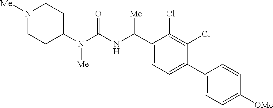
C1(N(C(NC(C2=CC=C(C3=CC=C([OMe])C=C3)C(Cl)=C2Cl)[Me])=O)[Me])CCN([Me])CC1
